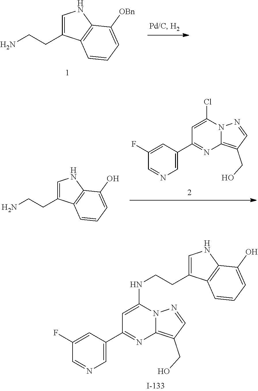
C1=C(CCN)C2=C(N1)C([OBn])=CC=C2.C1(F)=CC(C2=NC3=C(CO)C=NN3C(Cl)=C2)=CN=C1.C1=C(CCN)C2=C(N1)C(O)=CC=C2.C1(F)=CC(C2=NC3=C(CO)C=NN3C(NCCC3=CNC4=C3C=CC=C4O)=C2)=CN=C1
